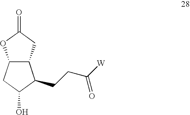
C12C(CC(=O)O1)C(CCC(=O)[W])C(O)C2
